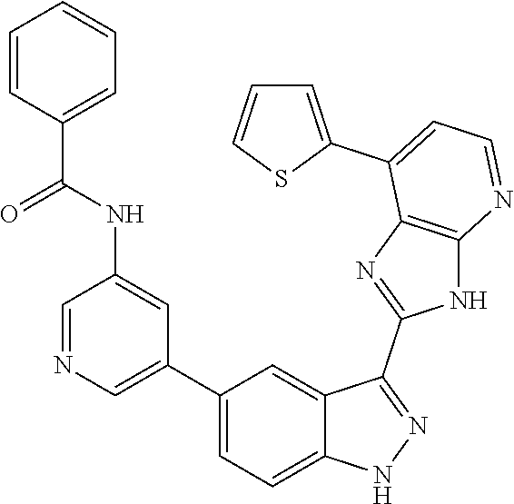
C1=NC=C(C2=CC=C3C(=C2)C(C2=NC4=C(N2)N=CC=C4C2=CC=CS2)=NN3)C=C1NC(C1=CC=CC=C1)=O
